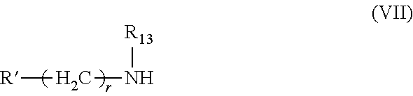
[R]CN[R13]
